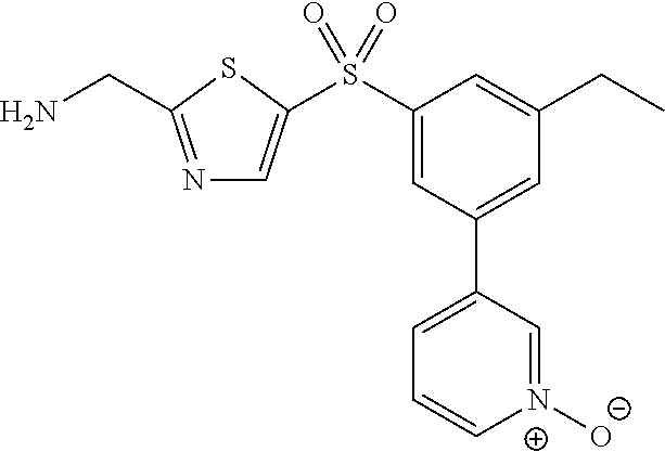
N1=C(CN)SC(S(C2=CC(C3=CC=C[N+]([O-])=C3)=CC(CC)=C2)(=O)=O)=C1
